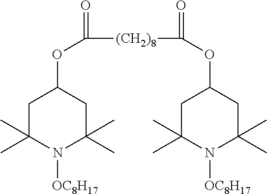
C([(CH2)8]C(=O)OC1CC(C)(C)N([OC8H17])C(C)(C)C1)(=O)OC1CC(C)(C)N([OC8H17])C(C)(C)C1
